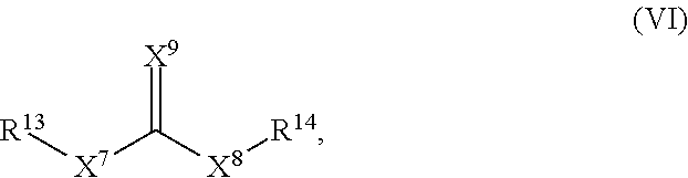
[X7](C([X8][R14])=[X9])[R13]
